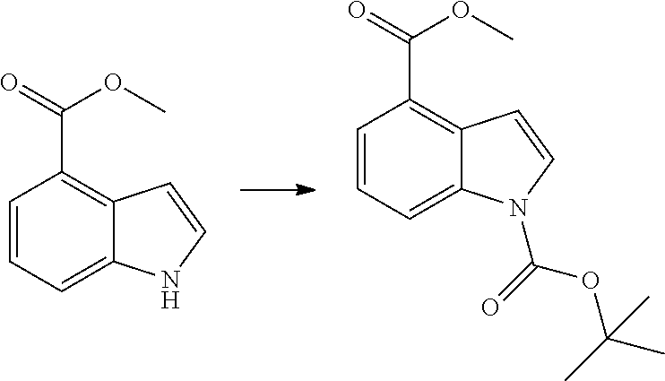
C1=CC=C2C(=C1C(=O)OC)C=CN2.C1=CC=C2C(=C1C(=O)OC)C=CN2C(=O)OC(C)(C)C
